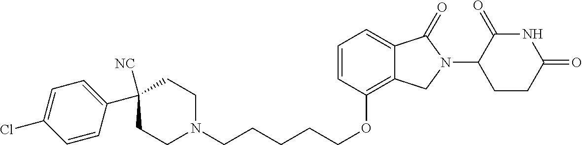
C(OC1=C2C(=CC=C1)C(=O)N(C1C(=O)NC(=O)CC1)C2)CCCCN1CCC(C2=CC=C(Cl)C=C2)([NC])CC1
